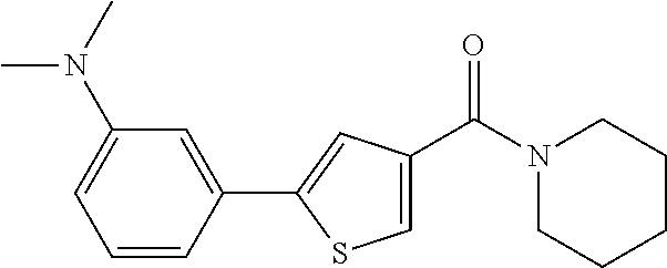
C1=CC(C2=CC(C(N3CCCCC3)=O)=CS2)=CC(N(C)C)=C1
